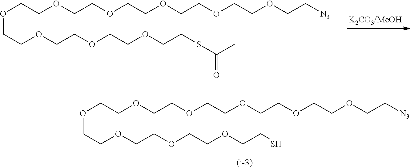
CC(SCCOCCOCCOCCOCCOCCOCCOCCOCCOCC[N3])=O.SCCOCCOCCOCCOCCOCCOCCOCCOCCOCC[N3]
